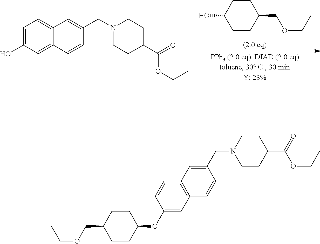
C1CC(COCC)CCC1O.C1=C(O)C=C2C(=C1)C=C(CN1CCC(C(=O)OCC)CC1)C=C2.C1(OC2CCC(COCC)CC2)=CC2=C(C=C1)C=C(CN1CCC(C(=O)OCC)CC1)C=C2
